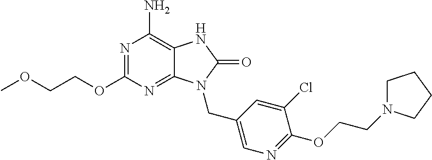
N1=C(OCCOC)N=C2C(=C1N)NC(=O)N2CC1=CN=C(OCCN2CCCC2)C(Cl)=C1
